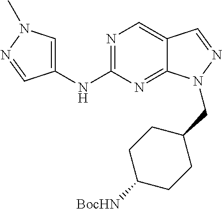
N1=C(NC2=CN(C)N=C2)N=C2C(=C1)C=NN2CC1CCC([BocHN])CC1
